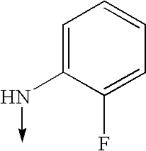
C1=C(N->C)C(F)=CC=C1
